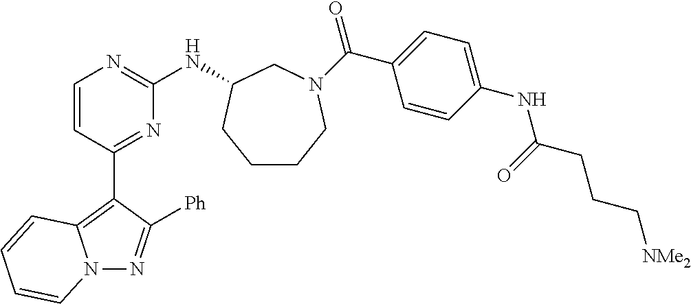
N12N=C([Ph])C(C3=NC(NC4CN(C(=O)C5=CC=C(NC(=O)CCC[NMe2])C=C5)CCCC4)=NC=C3)=C1C=CC=C2
